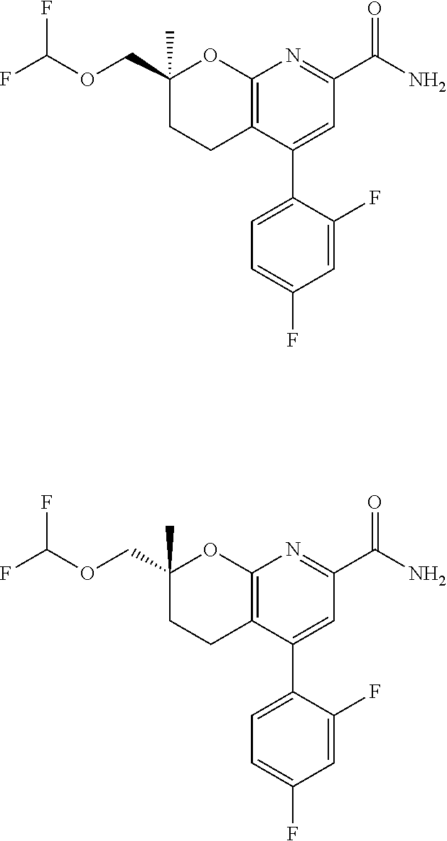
C1(C(=O)N)=NC2=C(C(C3=CC=C(F)C=C3F)=C1)CCC(COC(F)F)(C)O2.C1(C(=O)N)=NC2=C(C(C3=CC=C(F)C=C3F)=C1)CCC(COC(F)F)(C)O2
